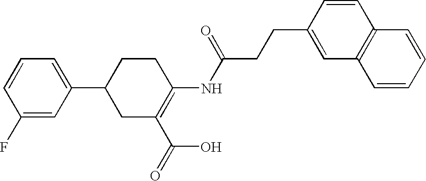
C1(F)=CC(C2CC(C(=O)O)=C(NC(CCC3=CC4=C(C=C3)C=CC=C4)=O)CC2)=CC=C1
